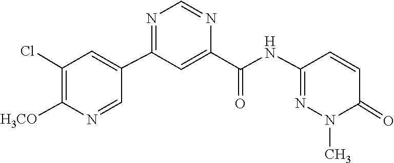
CN1N=C(NC(C2=CC(C3=CC(Cl)=C([H3CO])N=C3)=NC=N2)=O)C=CC1=O
